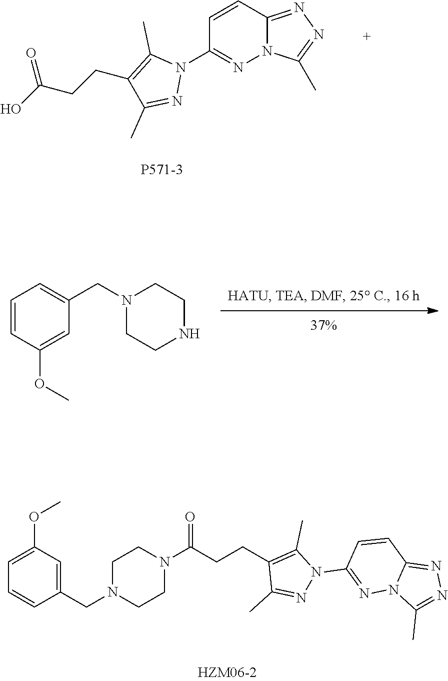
C1=CC2=NN=C(C)N2N=C1N1C(C)=C(CCC(O)=O)C(C)=N1.C1=CC(OC)=CC(CN2CCNCC2)=C1.C1(CN2CCN(C(CCC3=C(C)N(C4=NN5C(=NN=C5C)C=C4)N=C3C)=O)CC2)=CC(OC)=CC=C1
